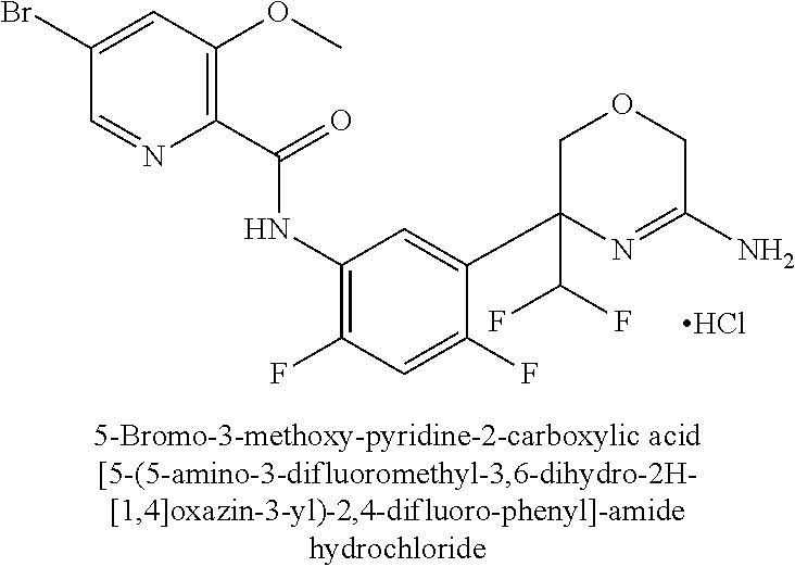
Cl.C1C(C(F)F)(C2=CC(NC(C3=C(OC)C=C(Br)C=N3)=O)=C(F)C=C2F)N=C(N)CO1
